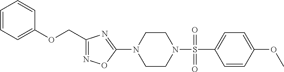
N1=C(COC2=CC=CC=C2)N=C(N2CCN(S(=O)(C3=CC=C(OC)C=C3)=O)CC2)O1
